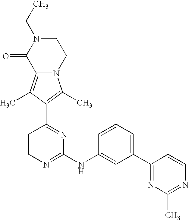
N12C(=C(C)C(C3=NC(NC4=CC(C5=NC(C)=NC=C5)=CC=C4)=NC=C3)=C1C)C(=O)N(CC)CC2
